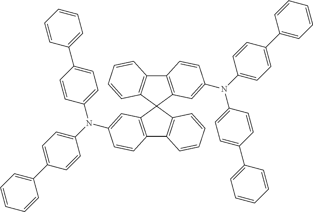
C12=C(C3(C4=C1C=CC=C4)C1=C(C4=C3C=C(N(C3=CC=C(C5=CC=CC=C5)C=C3)C3=CC=C(C5=CC=CC=C5)C=C3)C=C4)C=CC=C1)C=C(N(C1=CC=C(C3=CC=CC=C3)C=C1)C1=CC=C(C3=CC=CC=C3)C=C1)C=C2
